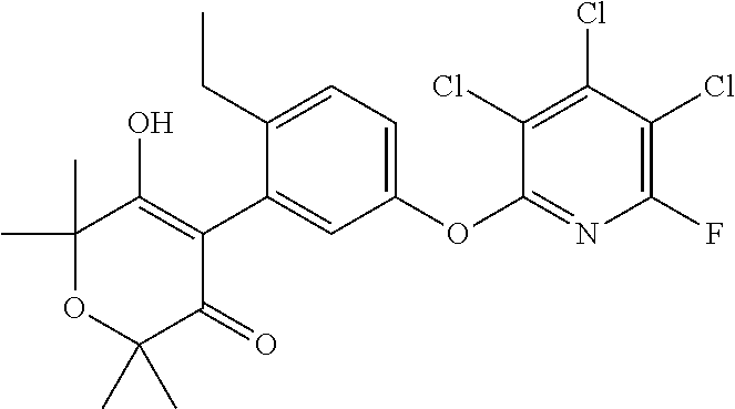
C1(C)(C)OC(C)(C)C(=O)C(C2=CC(OC3=NC(F)=C(Cl)C(Cl)=C3Cl)=CC=C2CC)=C1O
